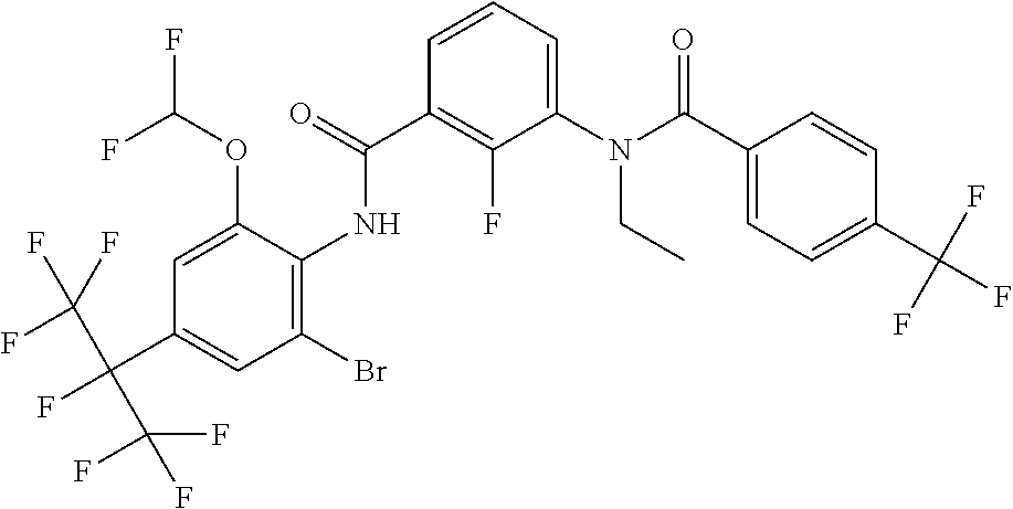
C1=CC=C(N(C(C2=CC=C(C(F)(F)F)C=C2)=O)CC)C(F)=C1C(=O)NC1=C(Br)C=C(C(C(F)(F)F)(C(F)(F)F)F)C=C1OC(F)F
